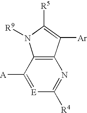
C12=C(C([A])=[E]C([R4])=N1)N([R9])C([R5])=C2[Ar]
